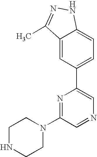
C1NCCN(C2=NC(C3=CC=C4C(=C3)C(C)=NN4)=CN=C2)C1
